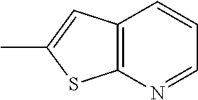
C12=C(C=CC=N1)C=C(C)S2
